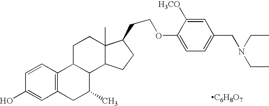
[C6H8O7].C12=C(C=CC(O)=C1)C1C(C(C)C2)C2C(C)(CC1)C(CCOC1=CC=C(CN(CC)CC)C=C1[H3CO])CC2
